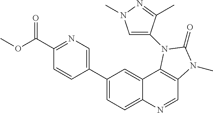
C1(C2=CN=C(C(OC)=O)C=C2)=CC=C2C(=C1)C1=C(C=N2)N(C)C(=O)N1C1=CN(C)N=C1C
